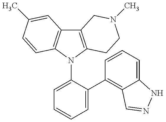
C12=C(N(C3=CC=CC=C3C3=C4C(=CC=C3)NN=C4)C3=C1C=C(C)C=C3)CCN(C)C2
